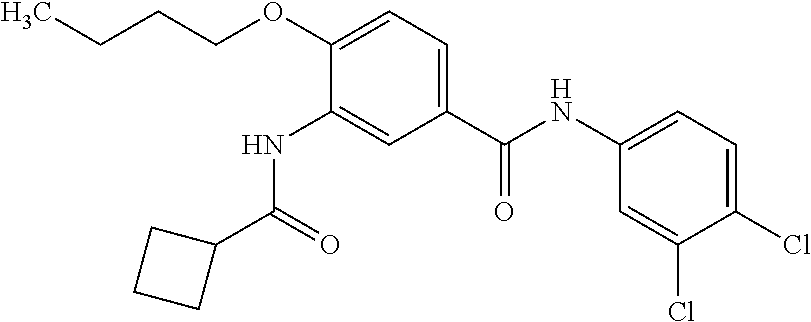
C1(C(=O)NC2=CC=C(Cl)C(Cl)=C2)=CC=C(OCCCC)C(NC(=O)C2CCC2)=C1
